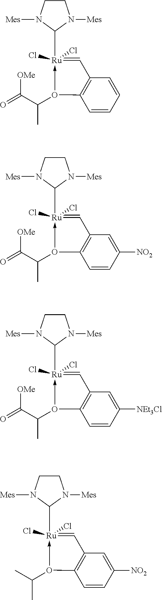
C1CN([Mes])C([Ru]2(Cl)(Cl)-O(C(C(=O)[OMe])C)C3=C(C=2)C=CC=C3)N1[Mes].C1CN([Mes])C([Ru]2(Cl)(Cl)-O(C(C(=O)[OMe])C)C3=C(C=2)C=C([NO2])C=C3)N1[Mes].C1CN([Mes])C([Ru]2(Cl)(Cl)-O(C(C(=O)[OMe])C)C3=C(C=2)C=C([NEt3Cl])C=C3)N1[Mes].C1CN([Mes])C([Ru]2(Cl)(Cl)-O(C(C)C)C3=C(C=2)C=C([NO2])C=C3)N1[Mes]
